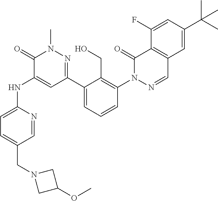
C1=NC(NC2=CC(C3=CC=CC(N4N=CC5=C(C4=O)C(F)=CC(C(C)(C)C)=C5)=C3CO)=NN(C)C2=O)=CC=C1CN1CC(OC)C1
